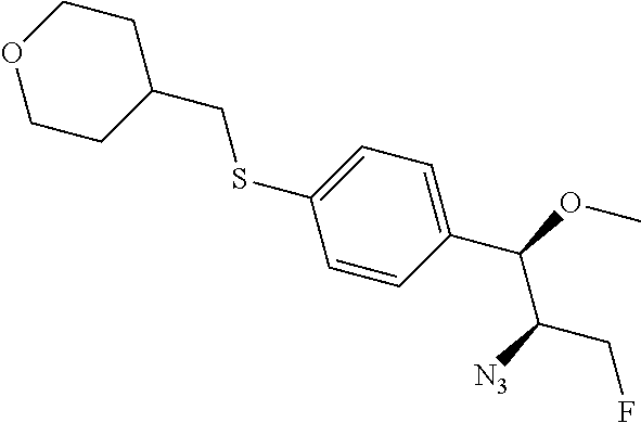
S(C1=CC=C(C(OC)C([N3])CF)C=C1)CC1CCOCC1
